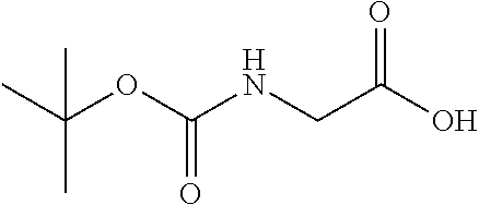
CC(OC(NCC(O)=O)=O)(C)C
